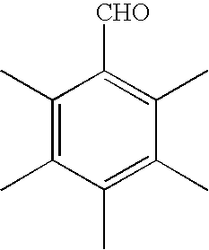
C1(C)=C(C)C(C)=C(C)C(C)=C1[CHO]
